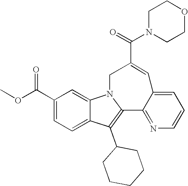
C1(C(OC)=O)=CC=C2C(=C1)N1C(=C2C2CCCCC2)C2=NC=CC=C2C=C(C(=O)N2CCOCC2)C1
